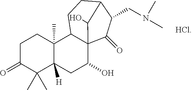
C1C(=O)C(C)(C)C2([H])C(C)(C1)C1C3(C(O)C2)C(=O)C(CN(C)C)C(CC1)C3O
